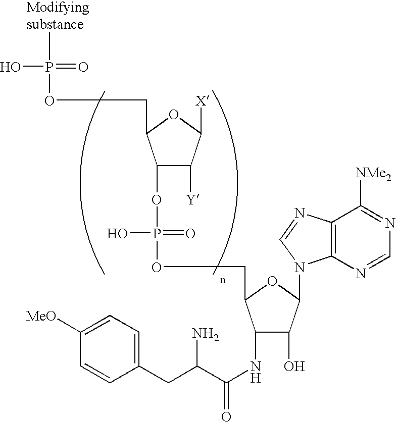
P(=O)(O)(OCC1C(OP(=O)(OCC2C(NC(C(N)CC3=CC=C([MeO])C=C3)=O)C(O)C(N3C4=C(N=C3)C([NMe2])=NC=N4)O2)O)C([Y])C([X])O1)C
